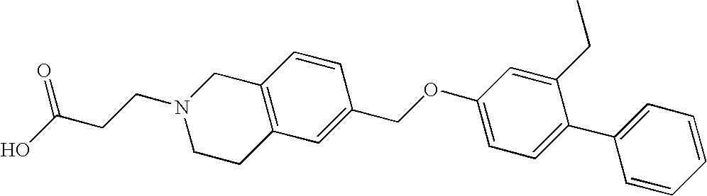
C12=C(C=C(COC3=CC=C(C4=CC=CC=C4)C(CC)=C3)C=C1)CCN(CCC(O)=O)C2
